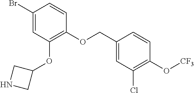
C1(OCC2=CC(Cl)=C(O[CF3])C=C2)=C(OC2CNC2)C=C(Br)C=C1
